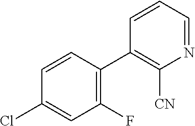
C1=CC(C2=C([CN])N=CC=C2)=C(F)C=C1Cl
